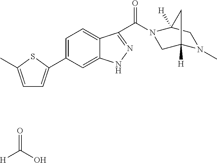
[H]C(=O)O.C1=C(C2=CC=C(C)S2)C=C2C(=C1)C(C(=O)N1CC3([H])N(C)CC1([H])C3)=NN2
